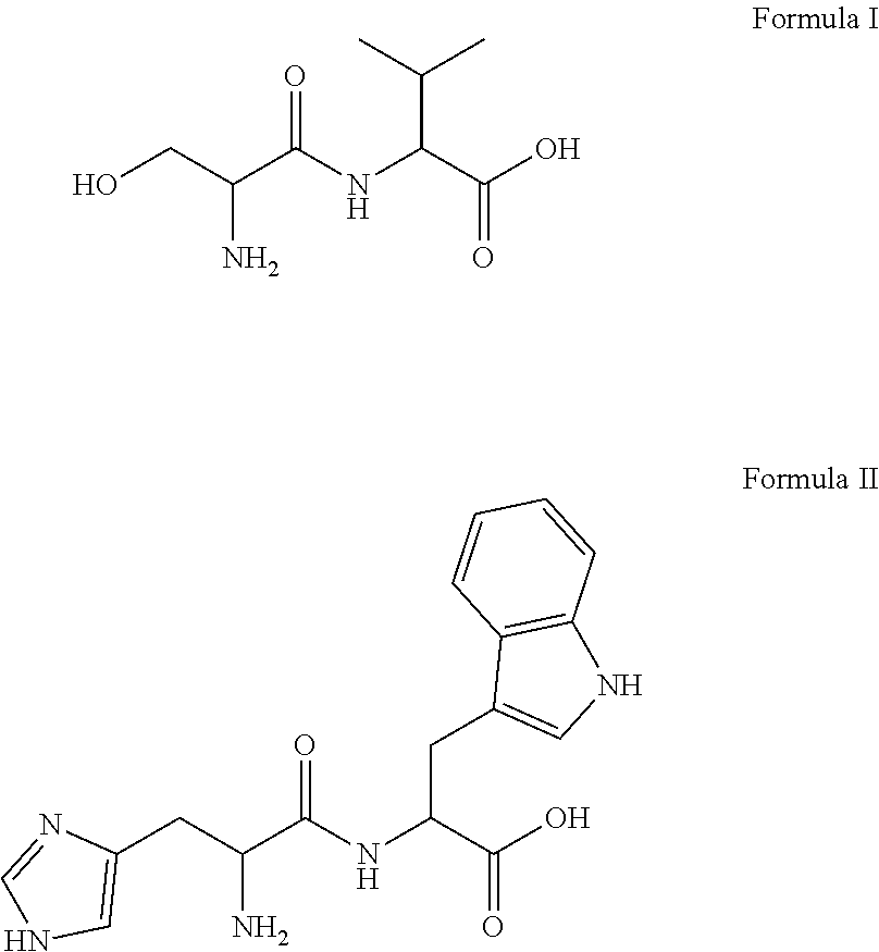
C(N)(CO)C(NC(C(C)C)C(O)=O)=O.C(N)(CC1=CNC=N1)C(NC(CC1=CNC2=C1C=CC=C2)C(O)=O)=O
